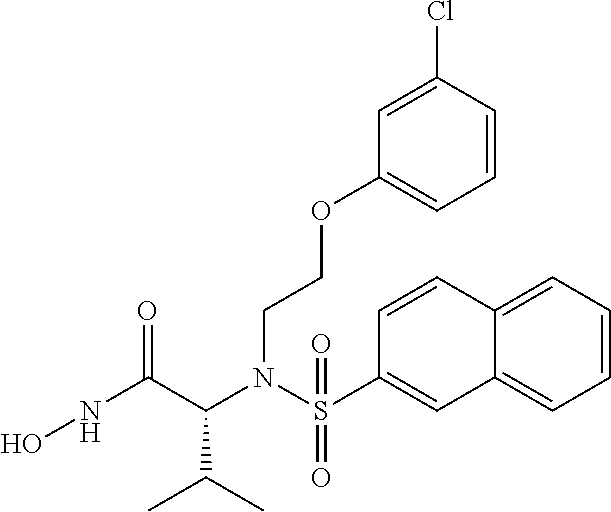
C(N(C(C(C)C)C(NO)=O)S(C1=CC2=CC=CC=C2C=C1)(=O)=O)COC1=CC=CC(Cl)=C1
